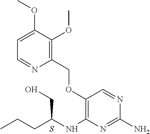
C1(N)=NC(NC(CCC)CO)=C(OCC2=C(OC)C(OC)=CC=N2)C=N1.S
